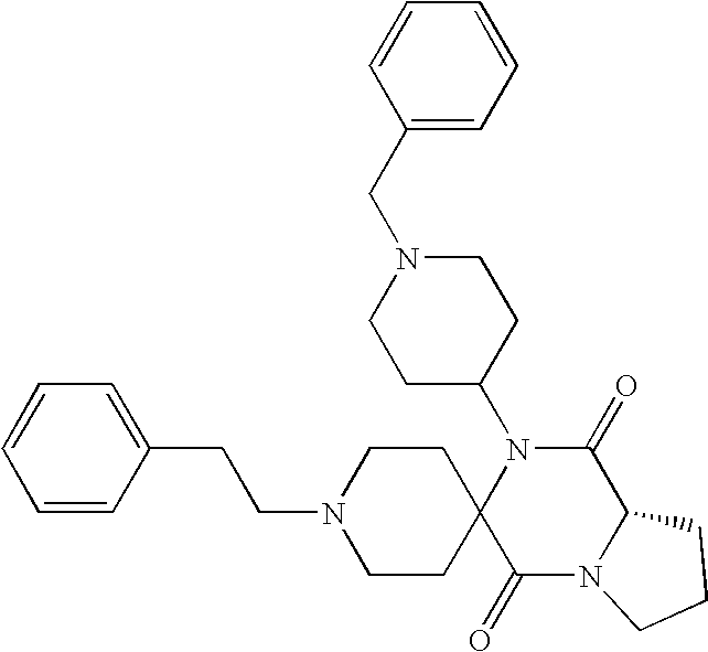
C1=CC=CC=C1CN1CCC(N2C3(C(=O)N4C(C2=O)CCC4)CCN(CCC2=CC=CC=C2)CC3)CC1
